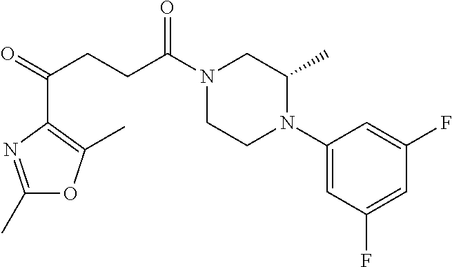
C1(N2CCN(C(CCC(=O)C3=C(C)OC(C)=N3)=O)CC2C)=CC(F)=CC(F)=C1
